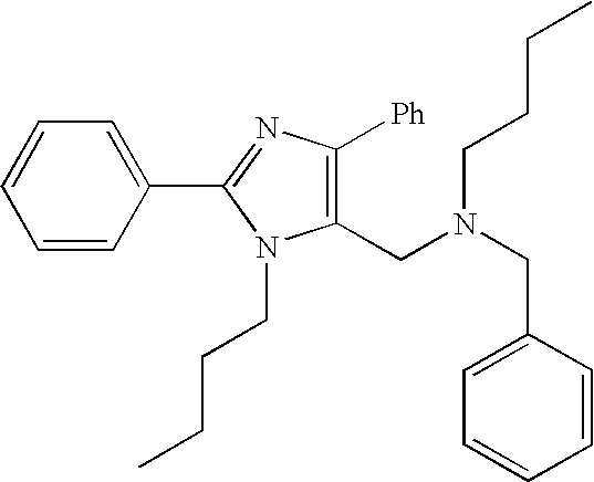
C1=CC(C2=NC([Ph])=C(CN(CCCC)CC3=CC=CC=C3)N2CCCC)=CC=C1
